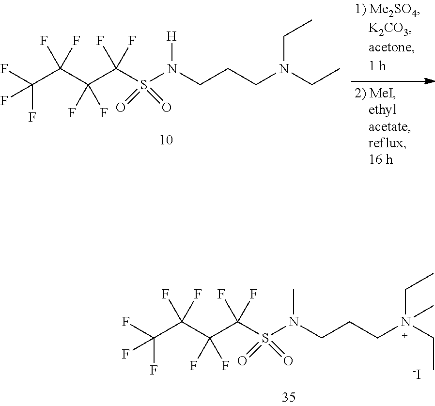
[-I].C(C(C(C(S(N(CCCN(CC)(C)CC)C)(=O)=O)(F)F)(F)F)(F)F)(F)(F)F.C(C(C(C(S(N(CCCN(CC)CC)[H])(=O)=O)(F)F)(F)F)(F)F)(F)(F)F
